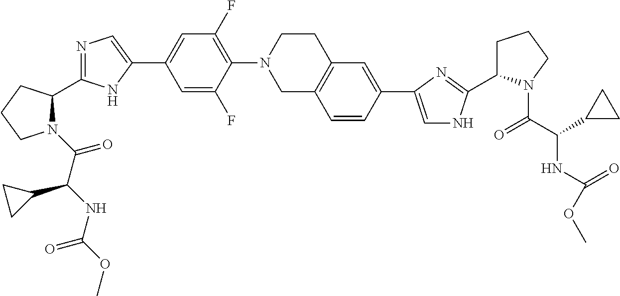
N1(C(=O)C(C2CC2)NC(=O)OC)C(C2=NC=C(C3=CC(F)=C(N4CC5=C(CC4)C=C(C4=CNC(C6CCCN6C(=O)C(NC(=O)OC)C6CC6)=N4)C=C5)C(F)=C3)N2)CCC1
